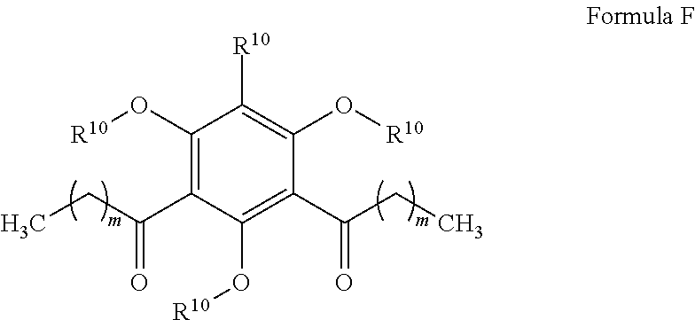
C1(O[R10])=C(C(CC)=O)C(O[R10])=C(C(CC)=O)C(O[R10])=C1[R10]
